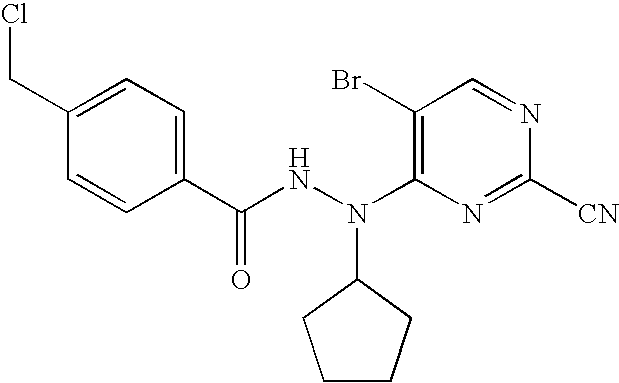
C1(C(NN(C2=C(Br)C=NC([CN])=N2)C2CCCC2)=O)=CC=C(CCl)C=C1
